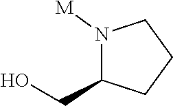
N1([M])C(CO)CCC1
